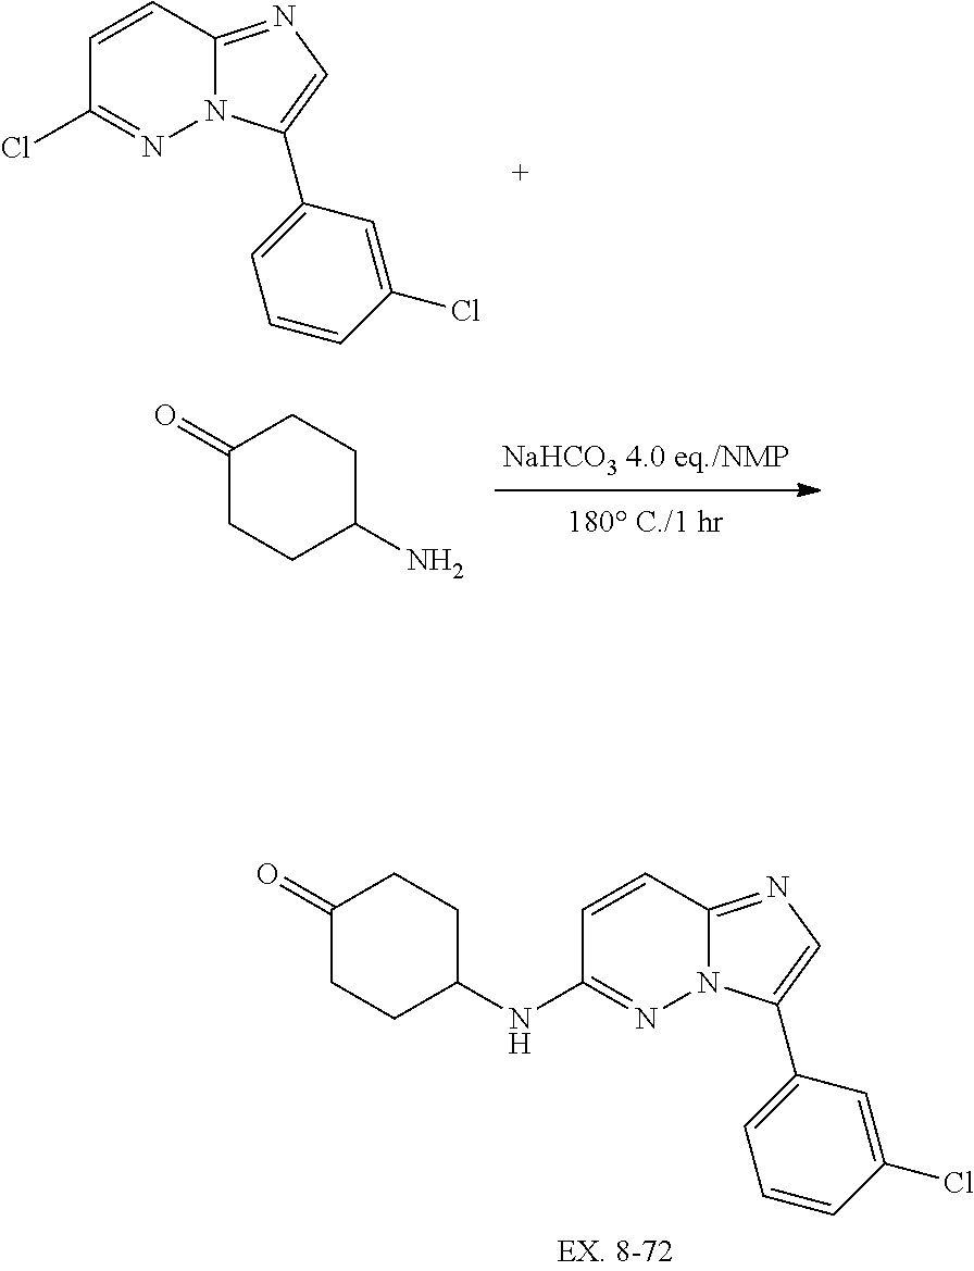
C1=CC(Cl)=NN2C1=NC=C2C1=CC=CC(Cl)=C1.C1(=O)CCC(NC2=NN3C(=NC=C3C3=CC=CC(Cl)=C3)C=C2)CC1.C1(=O)CCC(N)CC1
